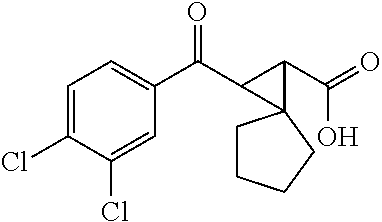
C1=C(Cl)C(Cl)=CC(C(C2C(C(O)=O)C23CCCC3)=O)=C1
